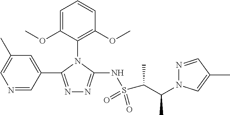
C1(N2C(NS(C(C)C(N3N=CC(C)=C3)C)(=O)=O)=NN=C2C2=CC(C)=CN=C2)=C(OC)C=CC=C1OC
